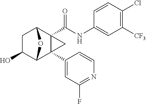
C1C(O)C2C3(C4=CC(F)=NC=C4)C(C(NC4=CC([CF3])=C(Cl)C=C4)=O)(C1O2)C3
